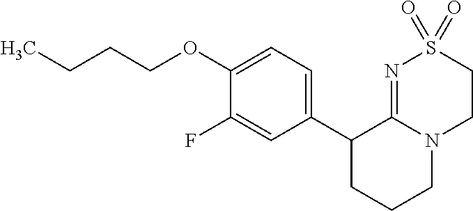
C1(C2=CC=C(OCCCC)C(F)=C2)CCCN2C1=NS(=O)(=O)CC2
